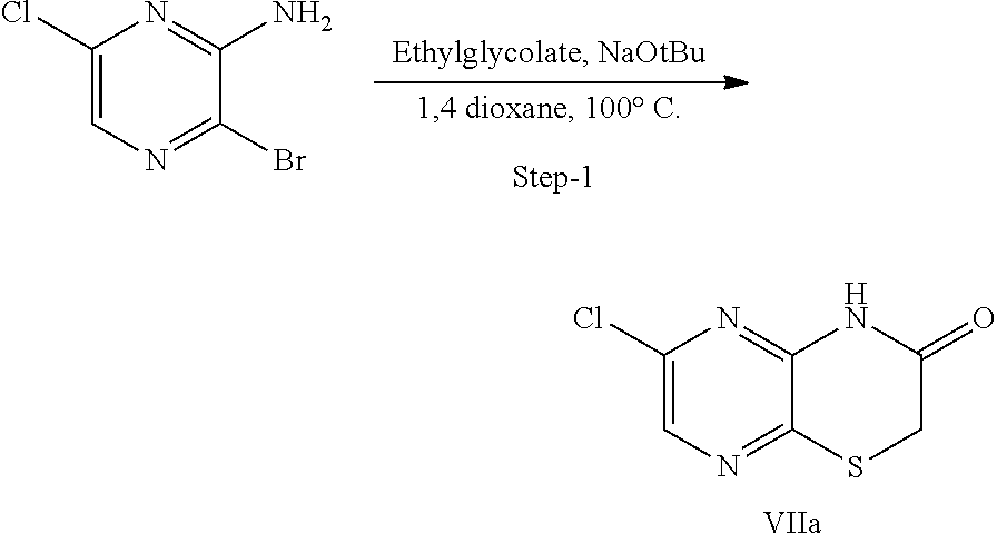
C1(Cl)=CN=C2C(=N1)NC(=O)CS2.C1(Cl)=CN=C(Br)C(N)=N1
